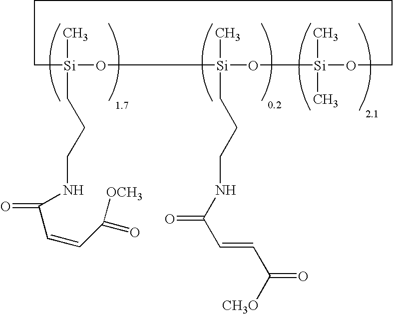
C1[Si](C)(CCCNC(C=CC([OCH3])=O)=O)O[Si](C)(CCCNC(C=CC(=O)[CH3O])=O)O[Si](C)(C)OCCC1
